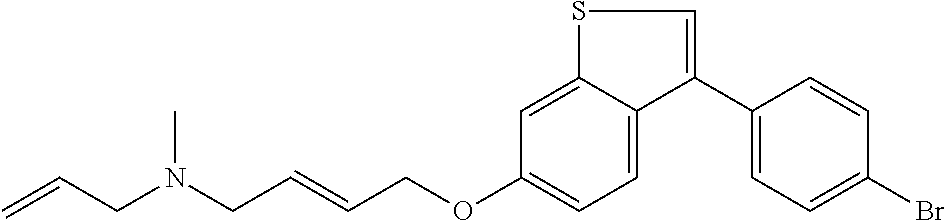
C1(C2=CSC3=CC(OCC=CCN(CC=C)C)=CC=C23)=CC=C(Br)C=C1
